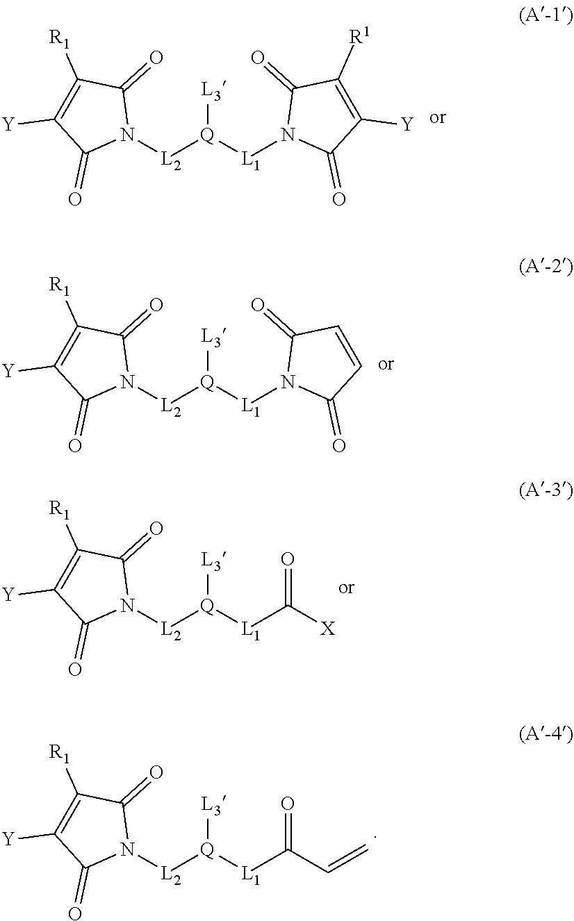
N1([L2][Q]([L1]N2C(=O)C([Y])=C([R1])C2=O)[L3])C(=O)C([R1])=C([Y])C1=O.N1([L2][Q]([L1]N2C(=O)C=CC2=O)[L3])C(=O)C([R1])=C([Y])C1=O.N1([L2][Q]([L1]C([X])=O)[L3])C(=O)C([R1])=C([Y])C1=O.N1([L2][Q]([L1]C(C=C)=O)[L3])C(=O)C([R1])=C([Y])C1=O
